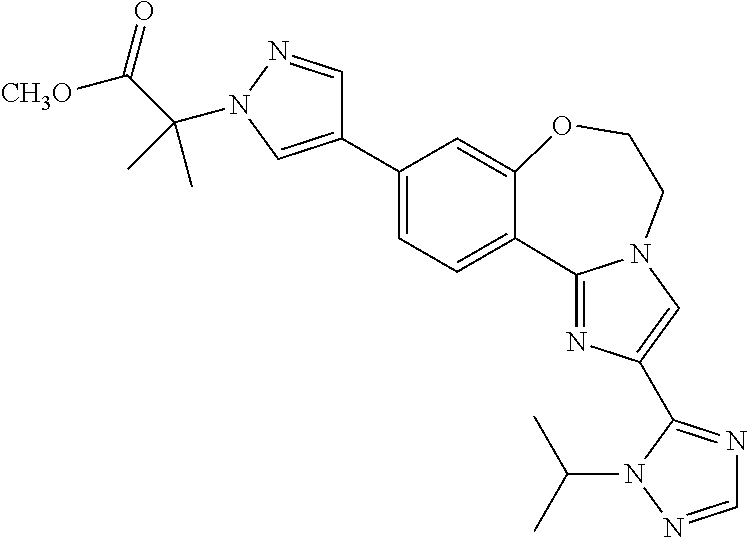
C1=NN(C(C)C)C(C2=CN3C(=N2)C2=CC=C(C4=CN(C(C([CH3O])=O)(C)C)N=C4)C=C2OCC3)=N1
